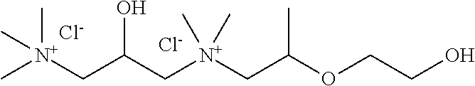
C[N+](CC(O)C[N+](CC(C)OCCO)(C)C)(C)C.[Cl-].[Cl-]
